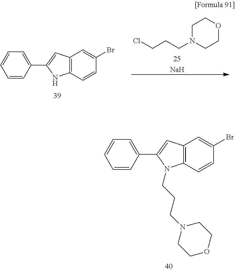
C12=C(C=CC(Br)=C1)NC(C1=CC=CC=C1)=C2.C1N(CCCCl)CCOC1.[Na].C(CCN1CCOCC1)N1C2=C(C=C(Br)C=C2)C=C1C1=CC=CC=C1
